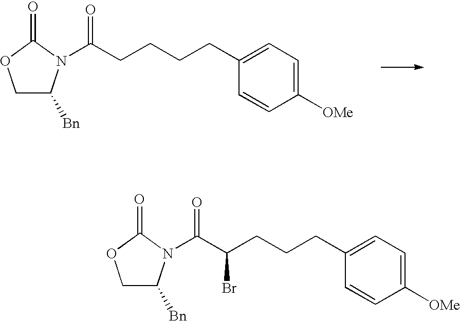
C(CCCC1=CC=C([OMe])C=C1)C(=O)N1C([Bn])COC1=O.C(CCCC1=CC=C([OMe])C=C1)(C(=O)N1C([Bn])COC1=O)Br
